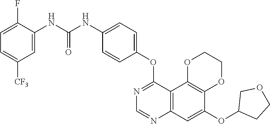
C12=C(C3=C(C=C1OC1CCOC1)N=CN=C3OC1=CC=C(NC(NC3=CC([CF3])=CC=C3F)=O)C=C1)OCCO2
